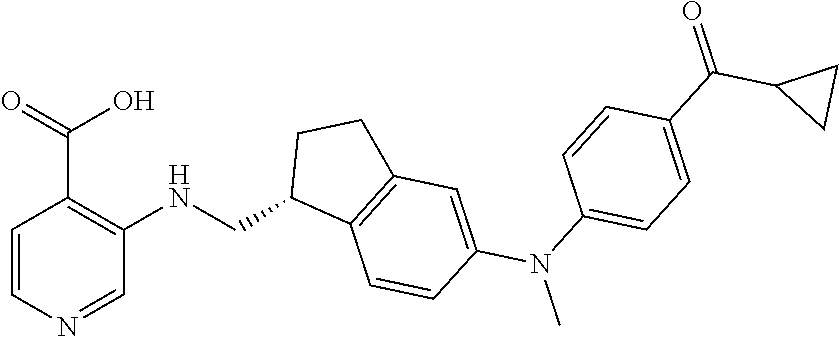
C1=CN=CC(NCC2C3=C(CC2)C=C(N(C)C2=CC=C(C(C4CC4)=O)C=C2)C=C3)=C1C(=O)O
